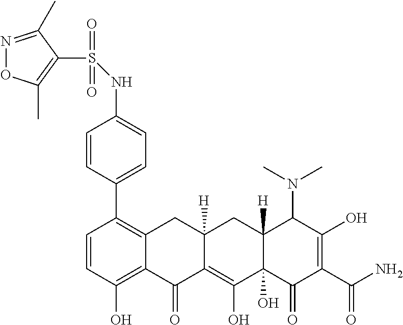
C1=CC(O)=C2C(=C1C1=CC=C(NS(C3=C(C)ON=C3C)(=O)=O)C=C1)CC1([H])C(=C(O)C3(O)C([H])(C1)C(N(C)C)C(O)=C(C(N)=O)C3=O)C2=O
